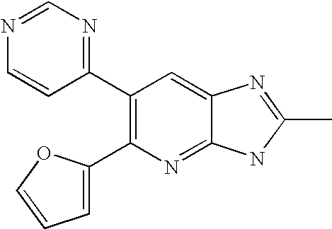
N1=CN=C(C2=C(C3=CC=CO3)N=C3C(=C2)N=C(C)N3)C=C1
